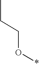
CCCO*
